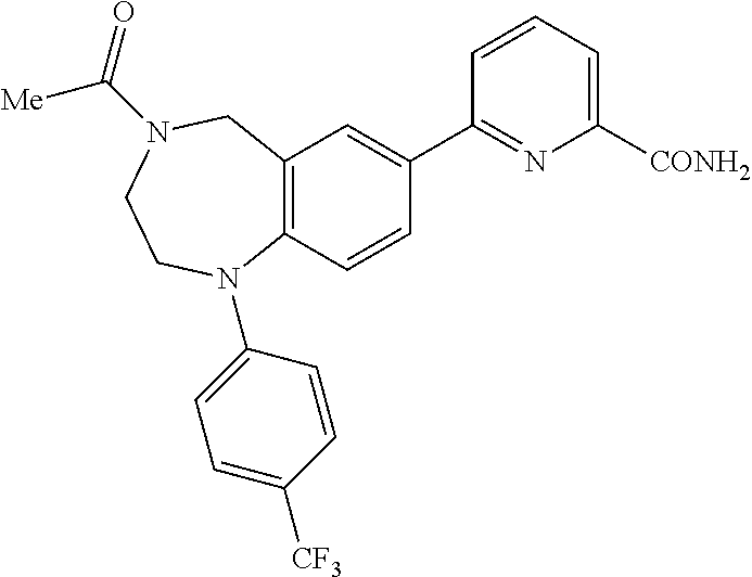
C12=C(C=CC(C3=NC([CONH2])=CC=C3)=C1)N(C1=CC=C([CF3])C=C1)CCN(C(=O)[Me])C2
